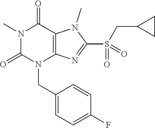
N1(C)C(=O)N(CC2=CC=C(F)C=C2)C2=C(C1=O)N(C)C(S(=O)(CC1CC1)=O)=N2
